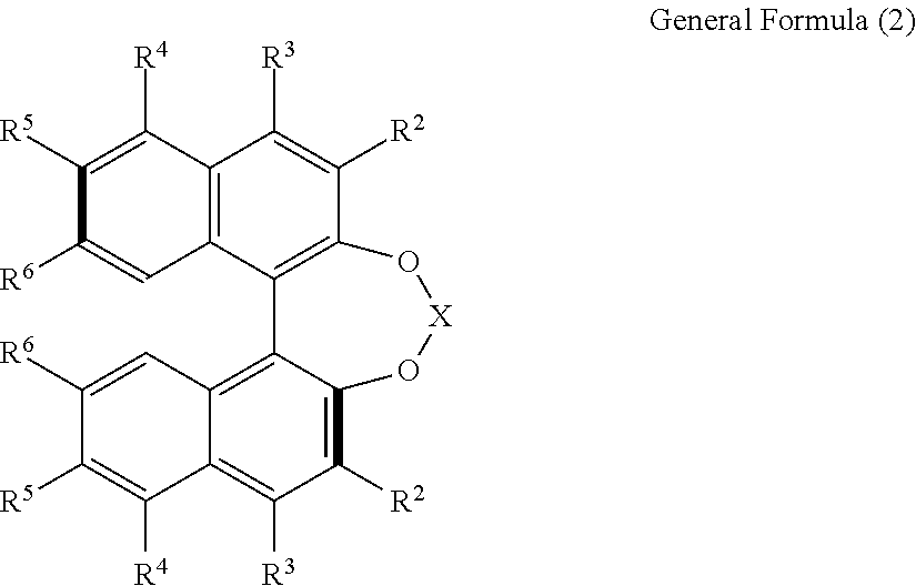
C12=C(C3=C(C([R2])=C1[R3])O[X]OC1=C([R2])C([R3])=C4C(=C31)C=C([R6])C([R5])=C4[R4])C=C([R6])C([R5])=C2[R4]
